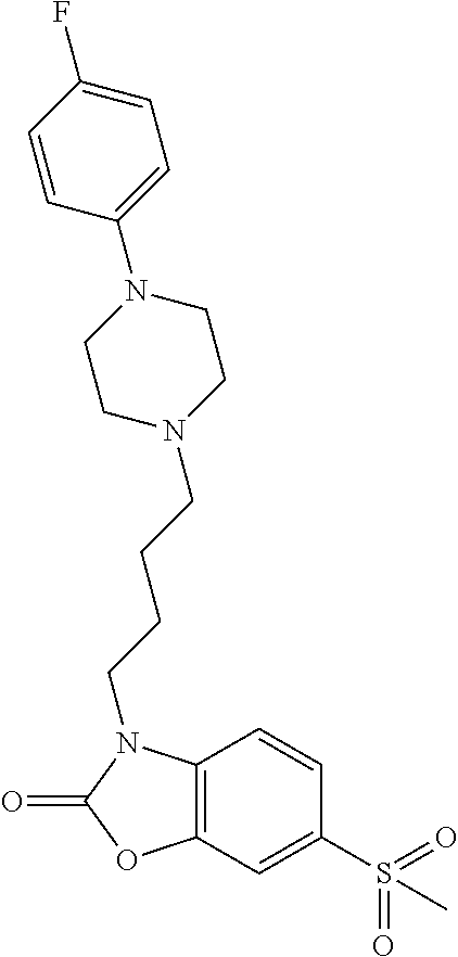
C1=CC2=C(C=C1S(=O)(=O)C)OC(=O)N2CCCCN1CCN(C2=CC=C(F)C=C2)CC1
